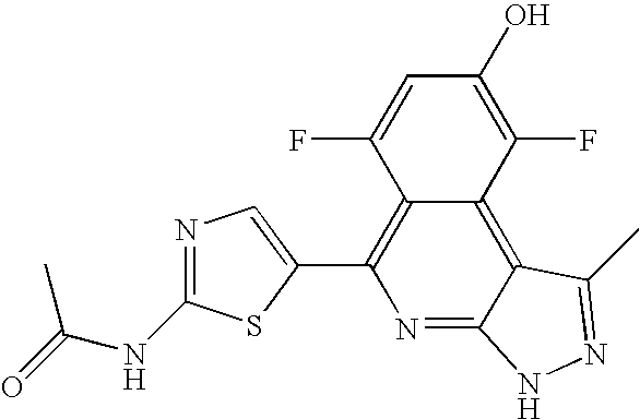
O=C(NC1=NC=C(C2=C3C(=C4C(=N2)NN=C4C)C(F)=C(O)C=C3F)S1)C
